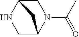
C1C2N(C(C)=O)CC(N1)C2
